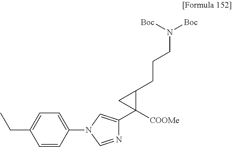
C1=CC(N2C=NC(C3([COOMe])C(CCCN([Boc])[Boc])C3)=C2)=CC=C1CC
